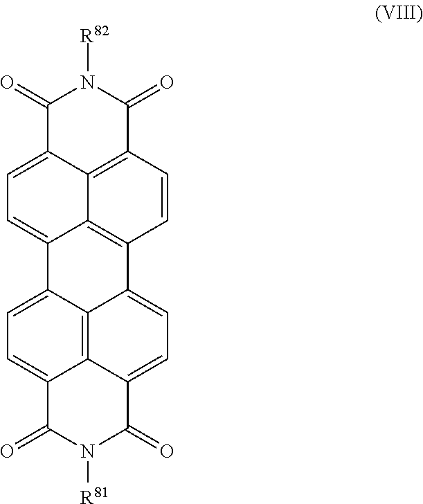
C1=C2C3=C4C(=C1)C(=O)N([R81])C(=O)C4=CC=C3C1=C3C2=CC=C2C3=C(C=C1)C(=O)N([R82])C2=O
